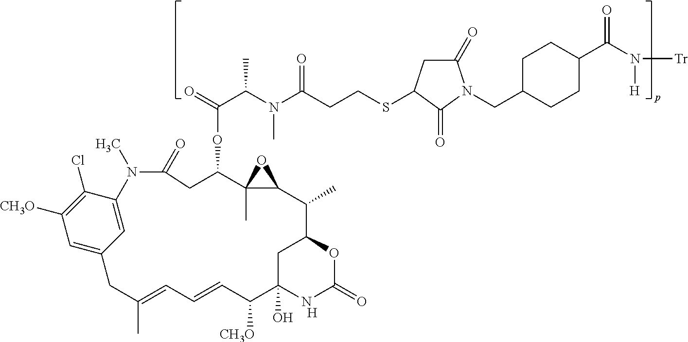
C1([CH3O])=C(Cl)C2=CC(=C1)CC(C)=CC=CC([CH3O])C1(O)NC(=O)OC(C1)C(C)C1C(C)(C(OC(=O)C(N(C(CCSC3CC(=O)N(CC4CCC(C(N([Tr])[H])=O)CC4)C3=O)=O)C)C)CC(=O)N2C)O1.[H]
